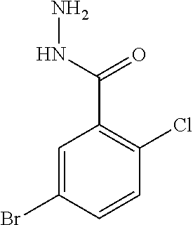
C1=C(Br)C=CC(Cl)=C1C(=O)NN
